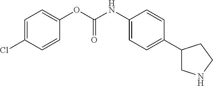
C(NC1=CC=C(C2CNCC2)C=C1)(=O)OC1=CC=C(Cl)C=C1
